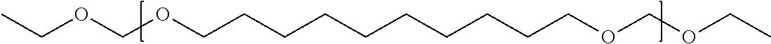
CCOCOCCCCCCCCCCOCOCC
